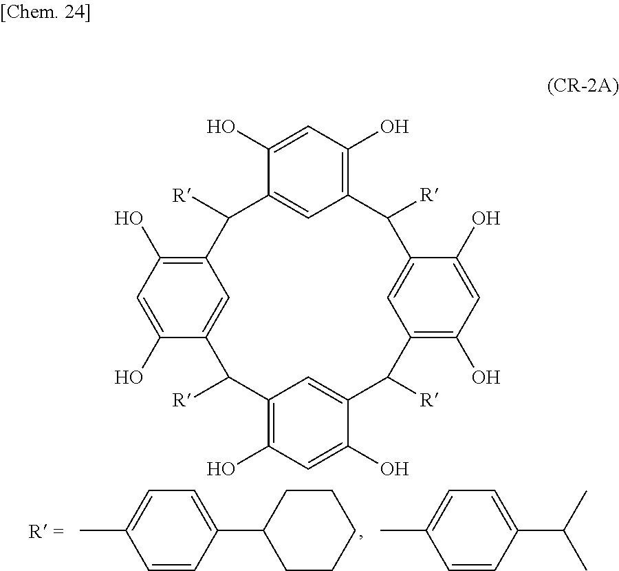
C12=C(O)C=C(O)C(=C1)C([R])C1=C(O)C=C(O)C(=C1)C([R])C1=C(O)C=C(O)C(=C1)C([R])C1=C(O)C=C(O)C(=C1)C2[R].C1=CC(C2CCCCC2)=CC=C1C.C1=CC(C(C)C)=CC=C1C
